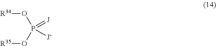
[R34]OP(O[R35])(=[J])[J-]
